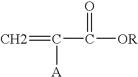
C=C(C(=O)[OR])[A]
